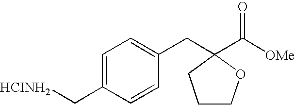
C1=C(C[HCINH2])C=CC(CC2(C([OMe])=O)CCCO2)=C1
